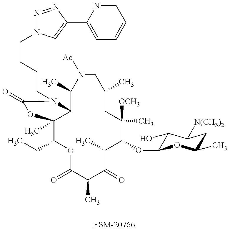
[FSM-20766].C1(CC)C2(C)C(N(CCCCN3N=NC(C4=CC=CC=N4)=C3)C(=O)O2)C(C)N([Ac])CC(C)CC([OCH3])(C)C(OC2C(O)C([N(CH3)2])CC(C)O2)C(C)C(=O)C(C)C(=O)O1
